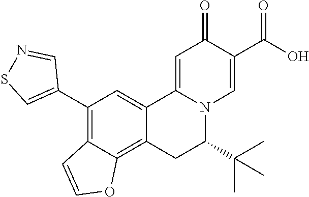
C12=CC(C3=CSN=C3)=C3C(=C1CC(C(C)(C)C)N1C2=CC(=O)C(C(O)=O)=C1)OC=C3
